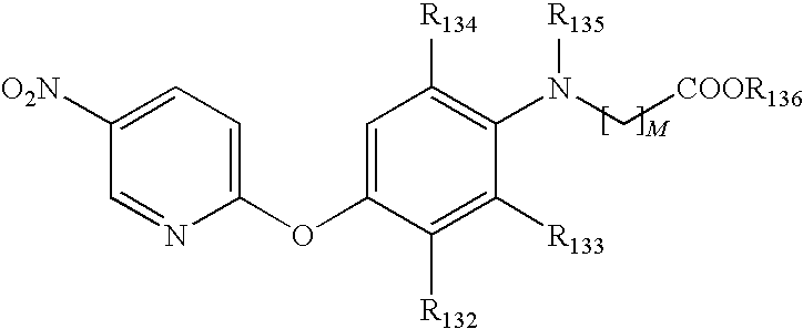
C1=NC(OC2=CC([R134])=C(N(C[COOR136])[R135])C([R133])=C2[R132])=CC=C1[O2N]
